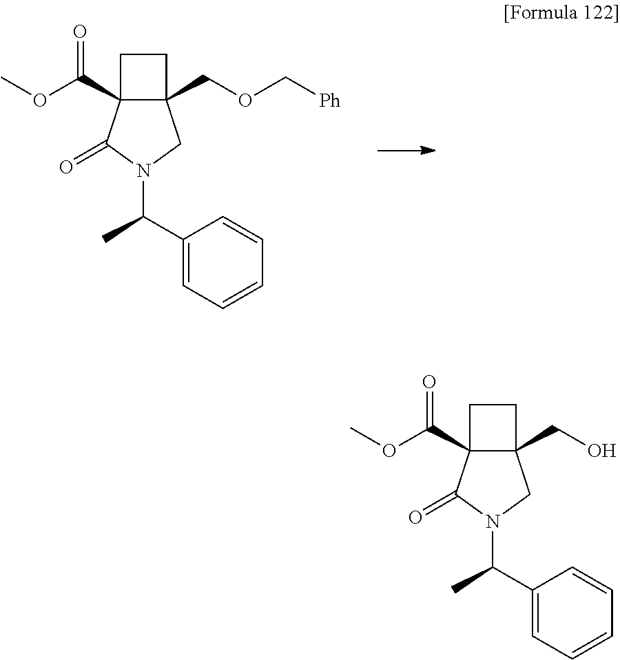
C1CC2(C(OC)=O)C1(COC[Ph])CN(C(C1=CC=CC=C1)C)C2=O.C1CC2(C(OC)=O)C1(CO)CN(C(C1=CC=CC=C1)C)C2=O
